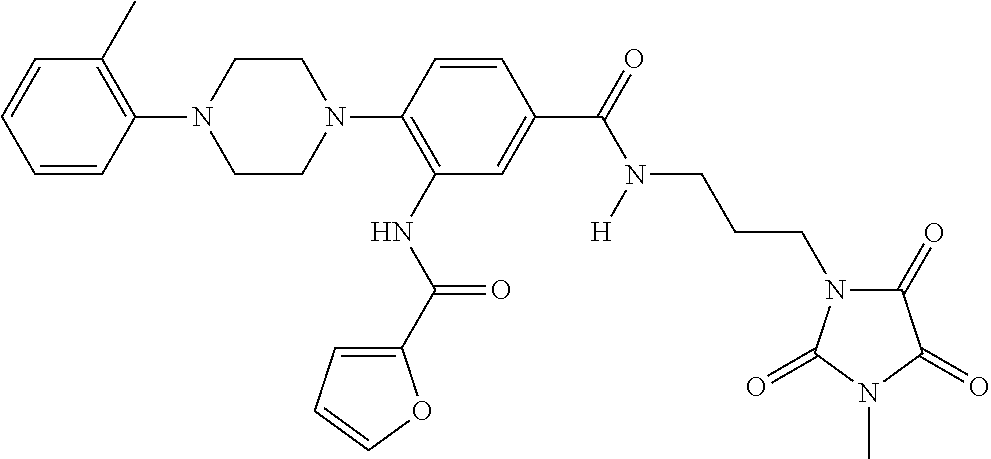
C1=CC(N2CCN(C3=C(NC(C4=CC=CO4)=O)C=C(C(=O)N(CCCN4C(=O)C(=O)N(C)C4=O)[H])C=C3)CC2)=C(C)C=C1
